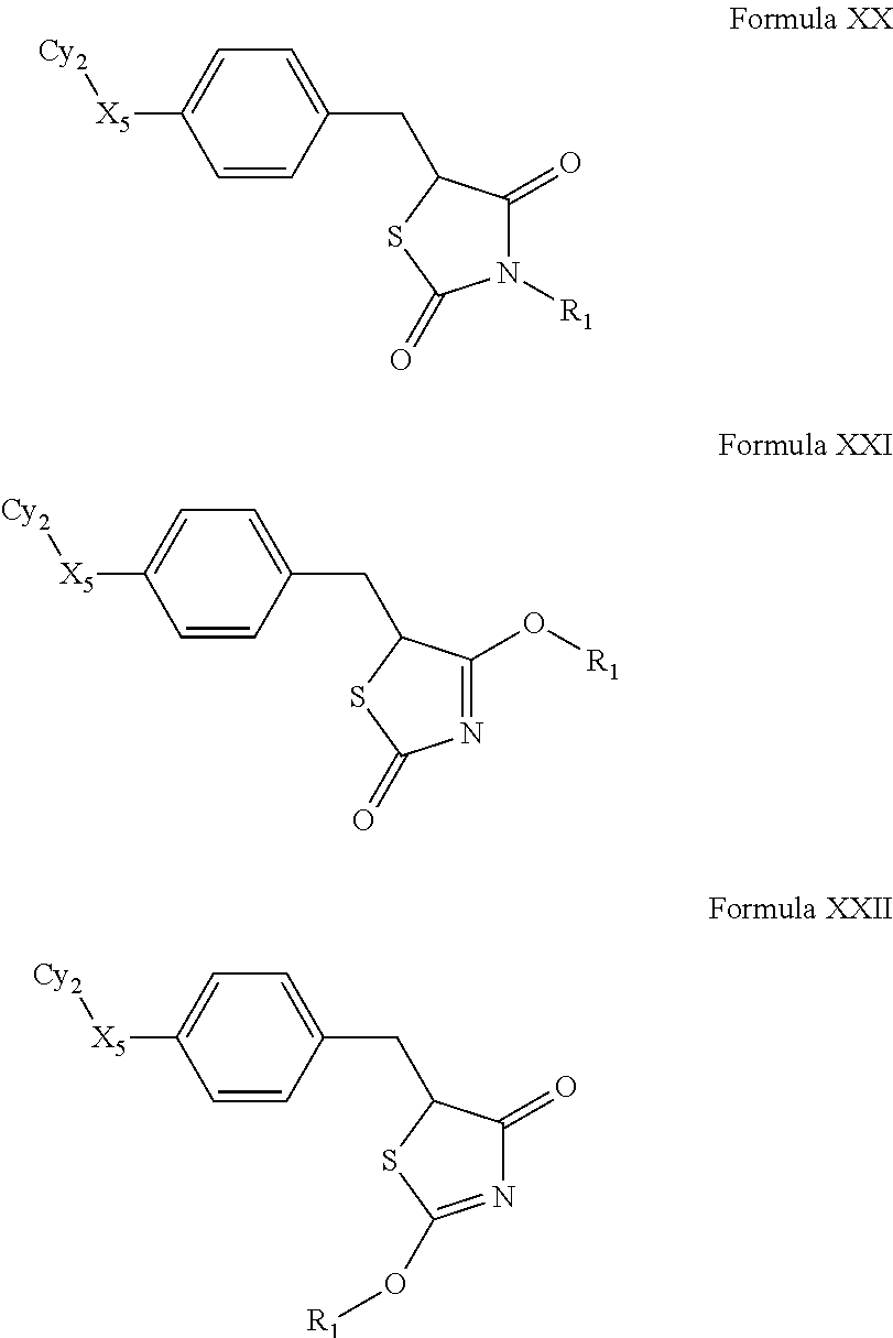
C1=CC(CC2C(=O)N([R1])C(=O)S2)=CC=C1[X5][Cy2].C1=CC(CC2C(O[R1])=NC(=O)S2)=CC=C1[X5][Cy2].C1=CC(CC2C(=O)N=C(O[R1])S2)=CC=C1[X5][Cy2]
